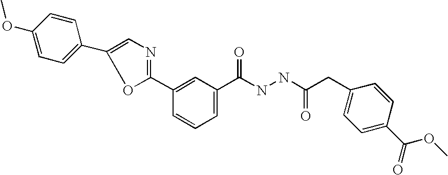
C1(C2=NC=C(C3=CC=C(OC)C=C3)O2)=CC(C(NNC(CC2=CC=C(C(=O)OC)C=C2)=O)=O)=CC=C1
